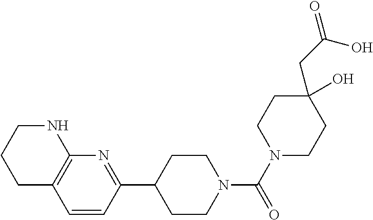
C1C2=C(NCC1)N=C(C1CCN(C(N3CCC(CC(O)=O)(O)CC3)=O)CC1)C=C2
